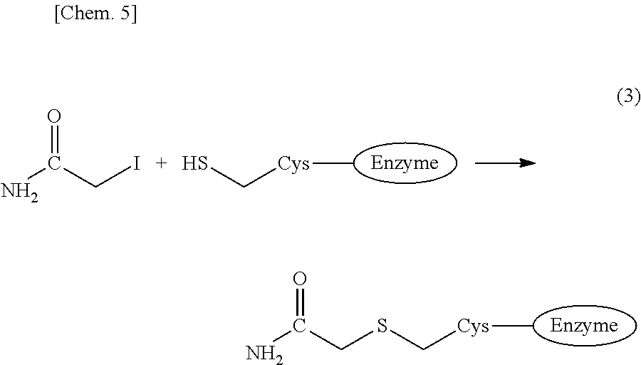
SC[Cys]C.NC(CI)=O.S(C[Cys]C)CC(N)=O
